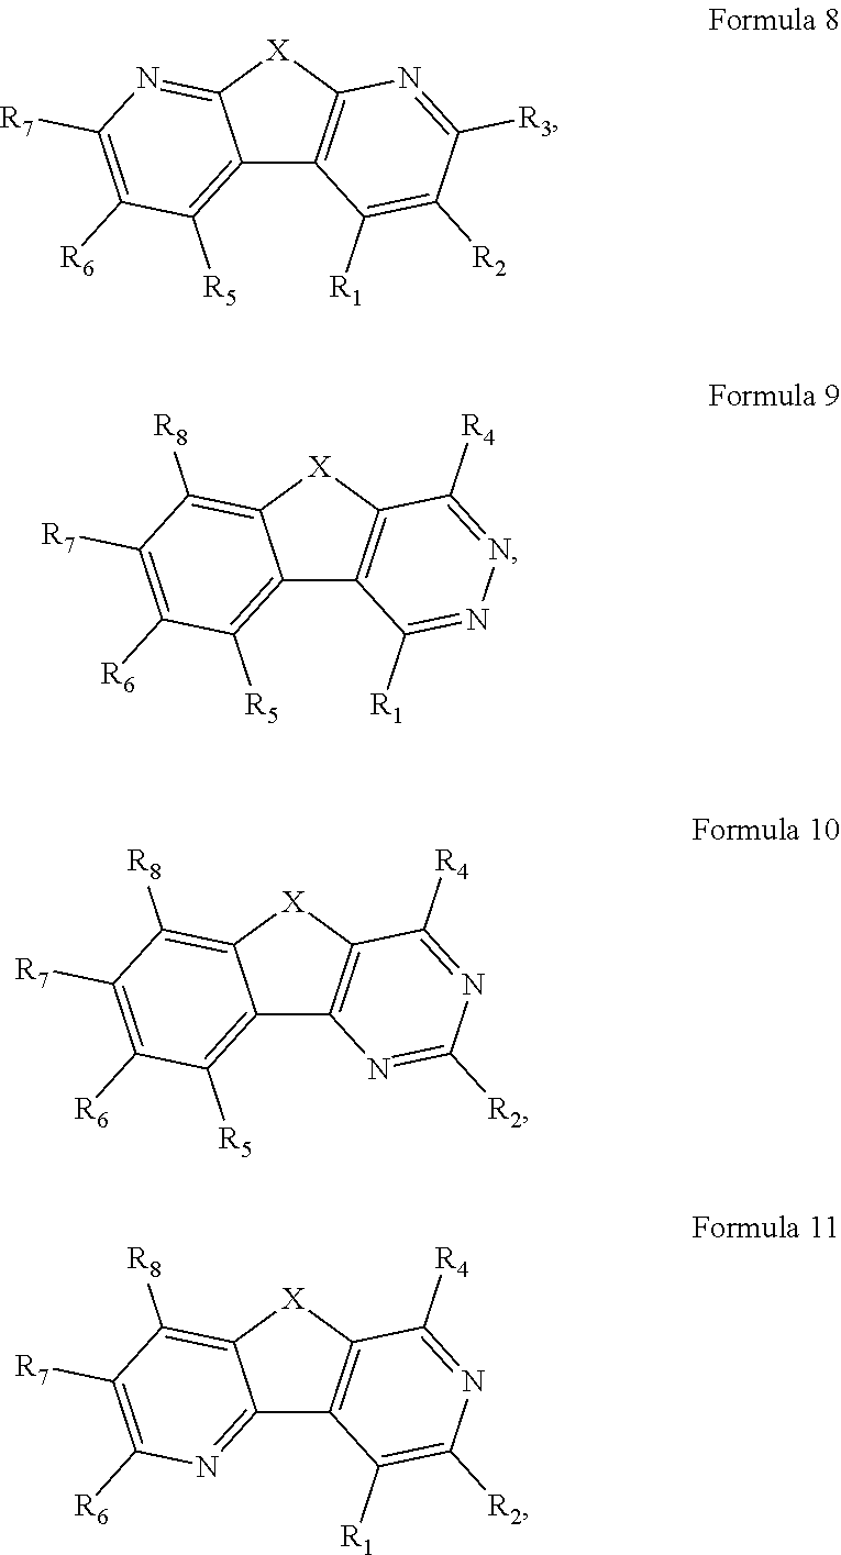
C12=C([R5])C([R6])=C([R7])N=C1[X]C1=C2C([R1])=C([R2])C([R3])=N1.C12=C([R5])C([R6])=C([R7])C([R8])=C1[X]C1=C2C([R1])=NN=C1[R4].C12=C([R5])C([R6])=C([R7])C([R8])=C1[X]C1=C2N=C([R2])N=C1[R4].C12=NC([R6])=C([R7])C([R8])=C1[X]C1=C2C([R1])=C([R2])N=C1[R4]
